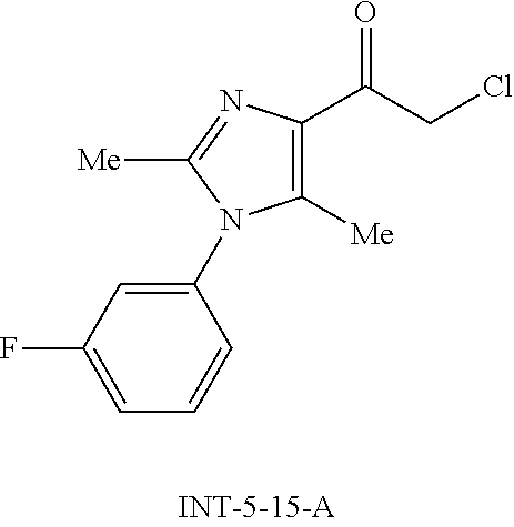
C1=C(F)C=C(N2C([Me])=C(C(CCl)=O)N=C2[Me])C=C1
